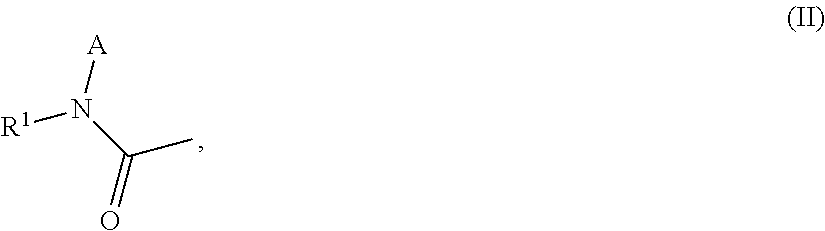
CC(N([R1])[A])=O
